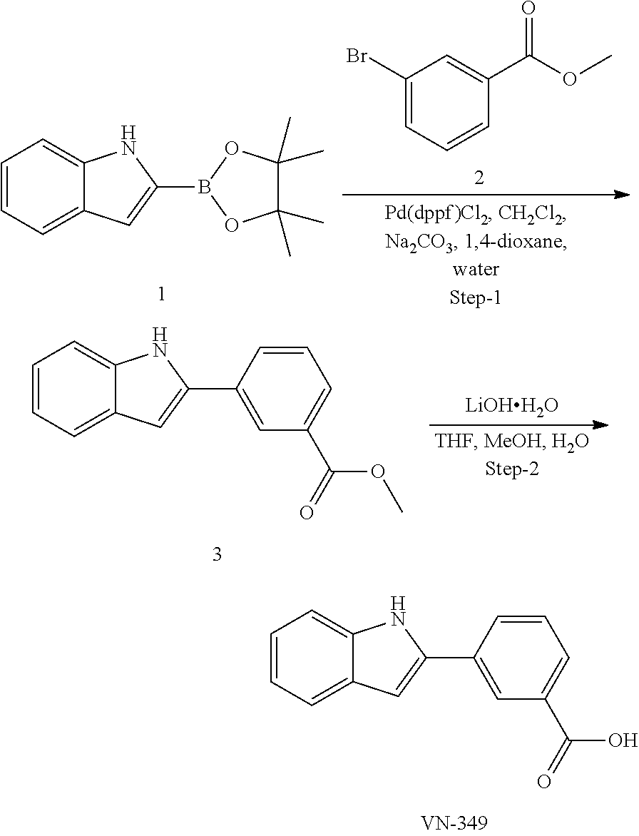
C1=CC=C2C(=C1)NC(C1=CC(C(=O)O)=CC=C1)=C2.C1=CC=C2C(=C1)NC(B1OC(C)(C)C(C)(C)O1)=C2.C1(Br)=CC=CC(C(OC)=O)=C1.C1=CC=C2C(=C1)NC(C1=CC(C(=O)OC)=CC=C1)=C2.[LiOHH2O]
